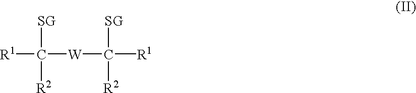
[R1]C([SG])([R2])[W]C([SG])([R2])[R1]
